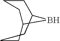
C1CCC(CC)BC1
